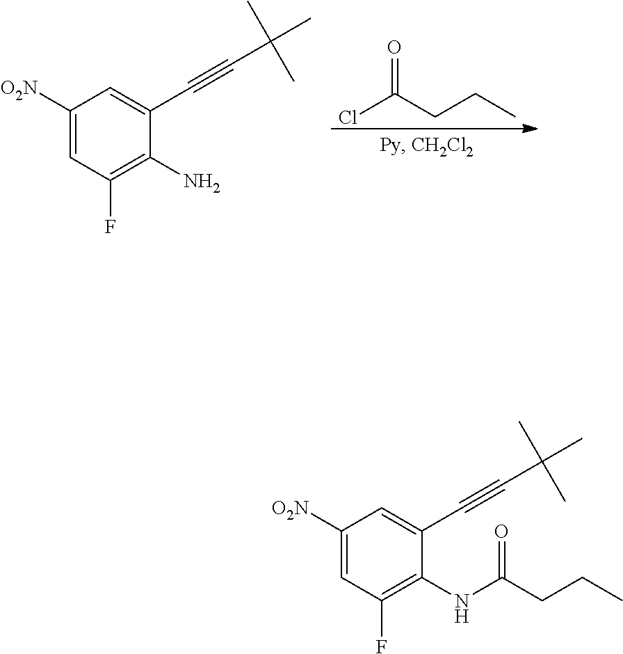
O=C(Cl)CCC.C1([O2N])=CC(F)=C(N)C(C#CC(C)(C)C)=C1.C1([O2N])=CC(F)=C(NC(=O)CCC)C(C#CC(C)(C)C)=C1
